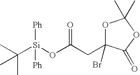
[Ph][Si](C(C)(C)C)(OC(=O)CC1(Br)OC(C)(C)OC1=O)[Ph]
